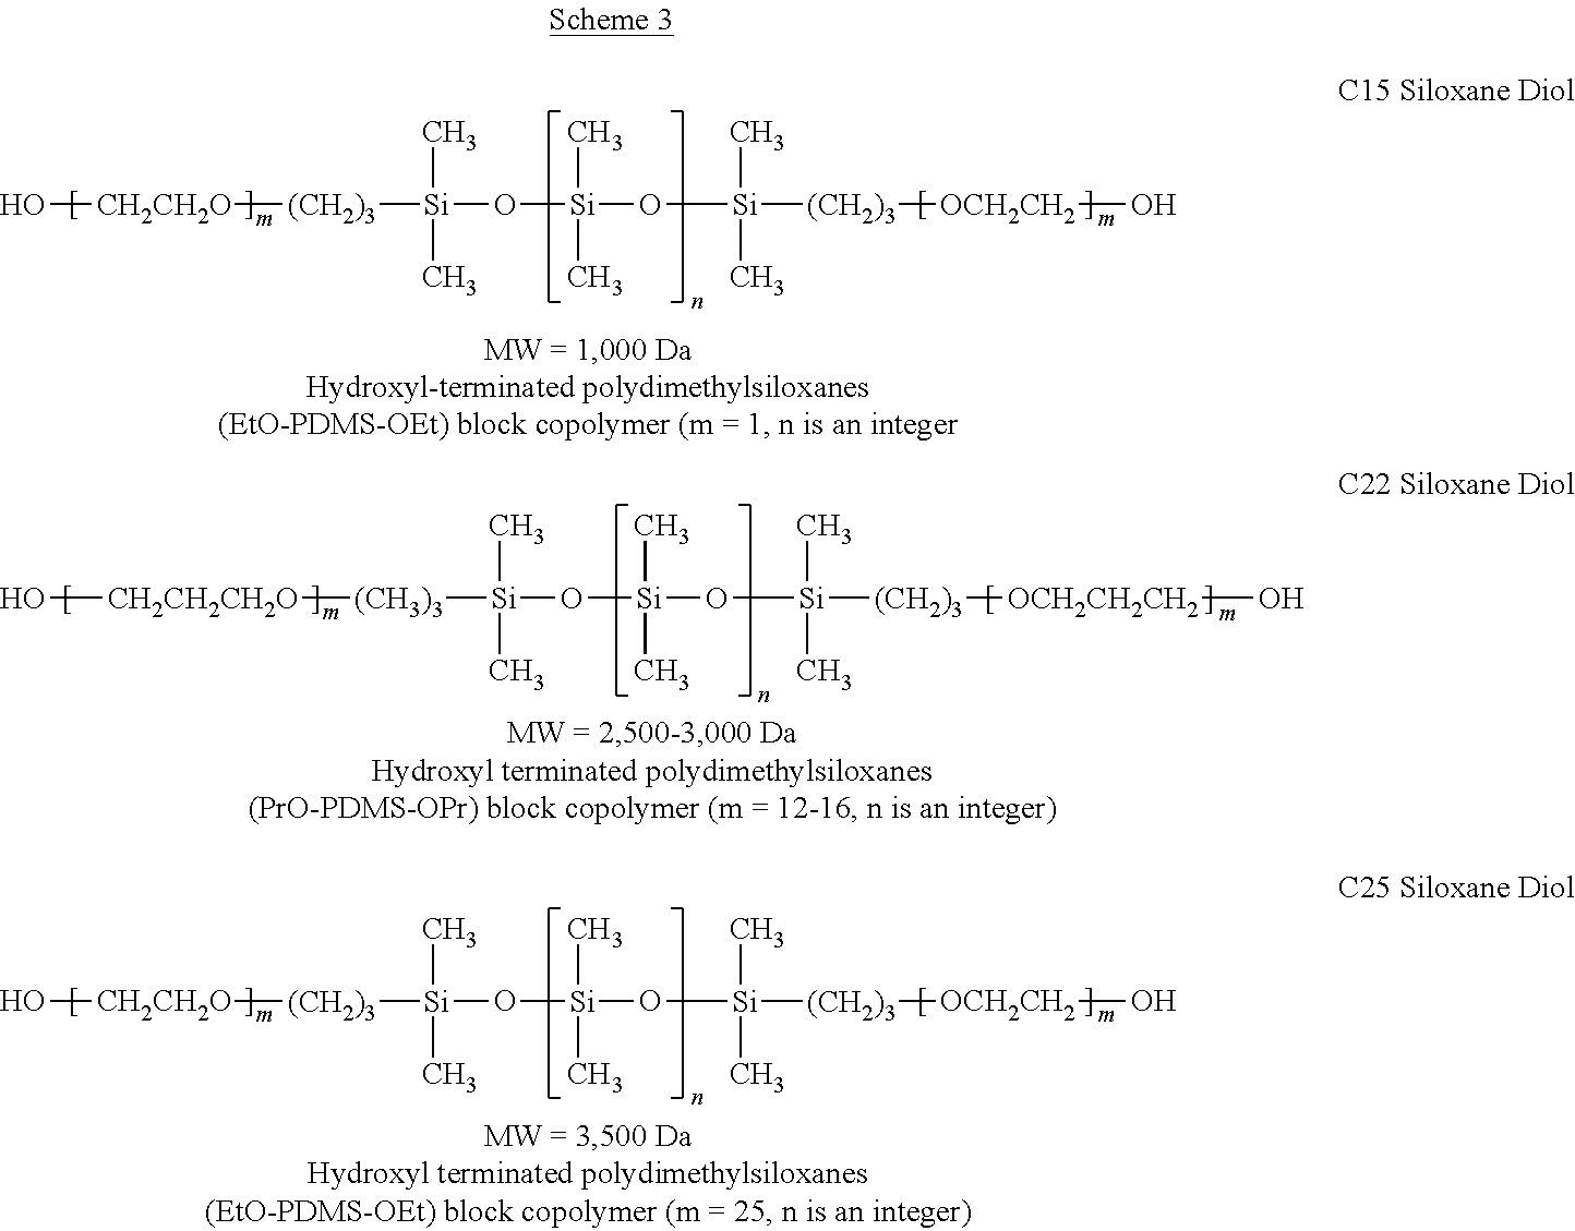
O[CH2CH2O][(CH2)3][Si](O[Si](O[Si]([(CH2)3][OCH2CH2]O)(C)C)(C)C)(C)C.[(CH3)3]([Si](O[Si](O[Si]([(CH2)3][OCH2CH2CH2]O)(C)C)(C)C)(C)C)[CH2CH2CH2O]O.O[CH2CH2O][(CH2)3][Si](O[Si](O[Si]([(CH2)3][OCH2CH2]O)(C)C)(C)C)(C)C
